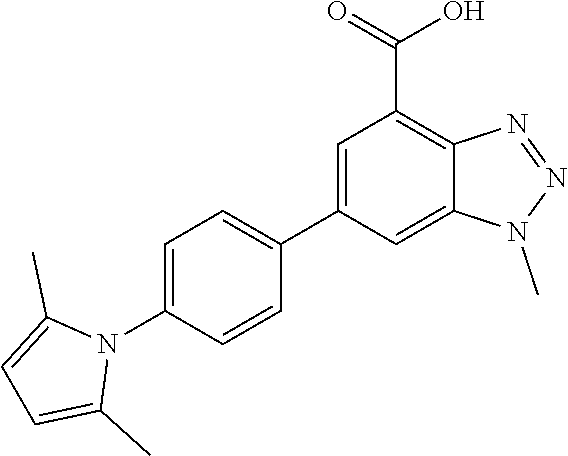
N1(C2=CC=C(C3=CC(C(=O)O)=C4C(=C3)N(C)N=N4)C=C2)C(C)=CC=C1C
